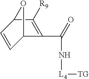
C12C([R9])=C(C(N[L4][TG])=O)C(O1)C=C2
